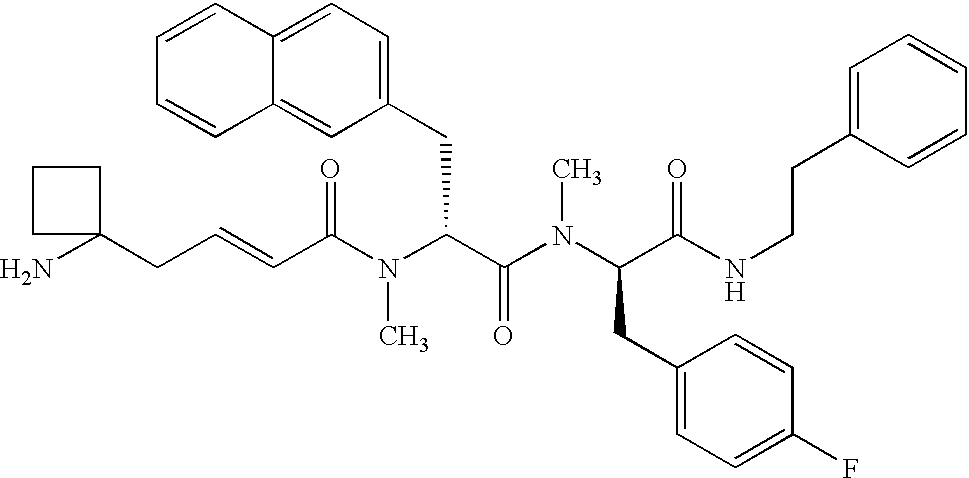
C(C(N(C(C(N(C(C(NCCC1=CC=CC=C1)=O)CC1=CC=C(F)C=C1)C)=O)CC1=CC=C2C(=C1)C=CC=C2)C)=O)=CCC1(N)CCC1
